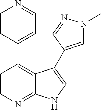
C1=CN=C2C(=C1C1=CC=NC=C1)C(C1=CN(C)N=C1)=CN2
